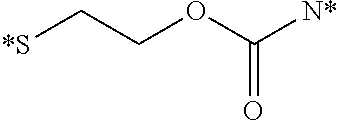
[*S]CCOC([N*])=O
